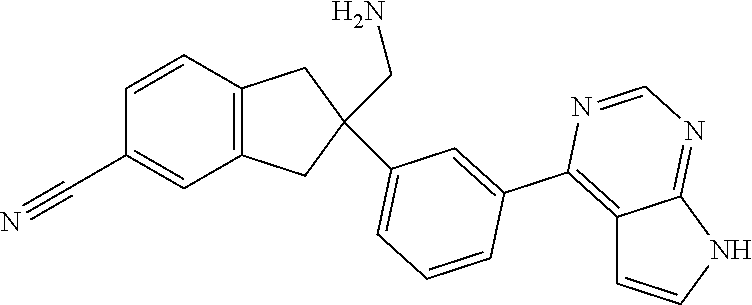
C1=CC2=C(C=C1C#N)CC(CN)(C1=CC=CC(C3=C4C=CNC4=NC=N3)=C1)C2
